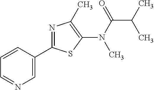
C1=NC=C(C2=NC(C)=C(N(C(=O)C(C)C)C)S2)C=C1
